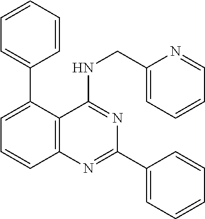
C1(C2=CC=CC3=C2C(NCC2=CC=CC=N2)=NC(C2=CC=CC=C2)=N3)=CC=CC=C1
